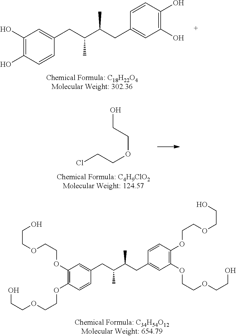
C1(O)=C(O)C=CC(CC(C(CC2=CC(O)=C(O)C=C2)C)C)=C1.C1(OCCOCCO)=C(OCCOCCO)C=CC(CC(C(CC2=CC(OCCOCCO)=C(OCCOCCO)C=C2)C)C)=C1.ClCCOCCO
